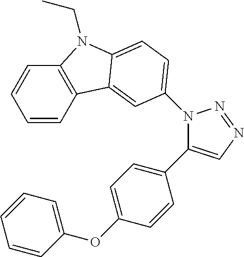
C1=CC2=C(C=C1)N(CC)C1=CC=C(N3C(C4=CC=C(OC5=CC=CC=C5)C=C4)=CN=N3)C=C21
